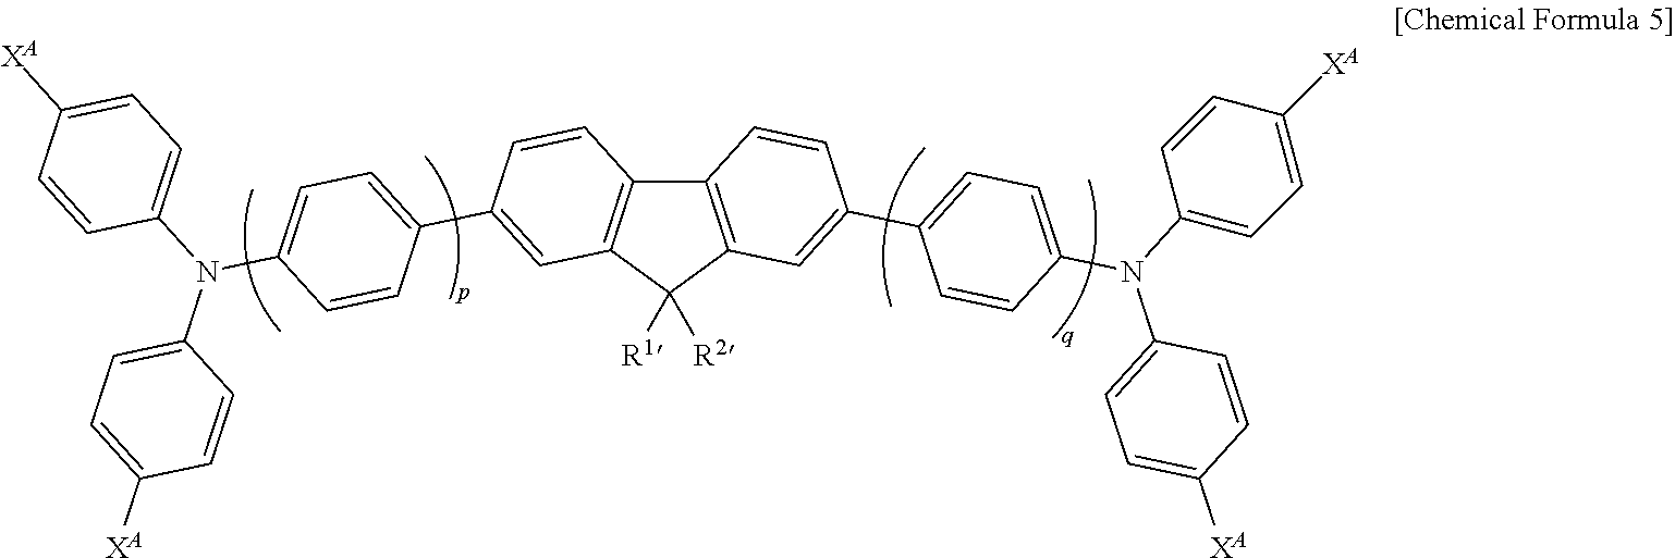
C12=C(C([R1])([R2])C3=C1C=CC(C1=CC=C(N(C4=CC=C([XA])C=C4)C4=CC=C([XA])C=C4)C=C1)=C3)C=C(C1=CC=C(N(C3=CC=C([XA])C=C3)C3=CC=C([XA])C=C3)C=C1)C=C2
